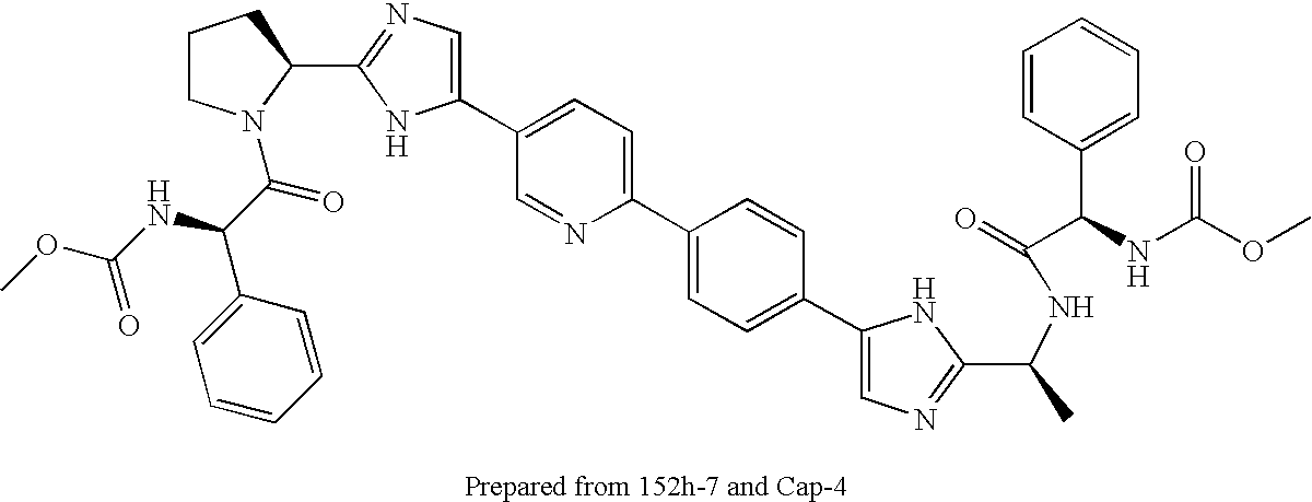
C1(C2=CC=C(C3=CC=C(C4=CN=C(C(C)NC(=O)C(NC(OC)=O)C5=CC=CC=C5)N4)C=C3)N=C2)=CN=C(C2N(C(C(C3=CC=CC=C3)NC(OC)=O)=O)CCC2)N1
